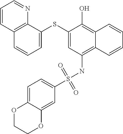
C12=C(NS(C3=CC=C4C(=C3)OCCO4)(=O)=O)C=C(SC3=CC=CC4=C3N=CC=C4)C(O)=C1C=CC=C2
